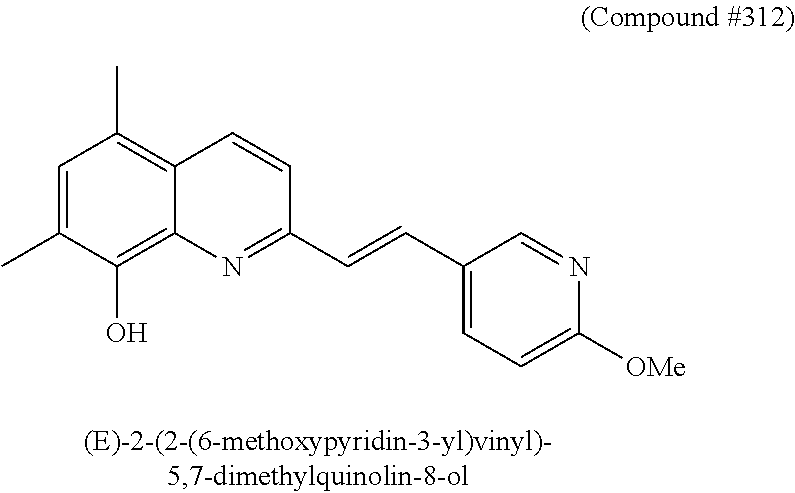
C1=C(C)C(O)=C2C(=C1C)C=CC(C=CC1=CC=C([OMe])N=C1)=N2
